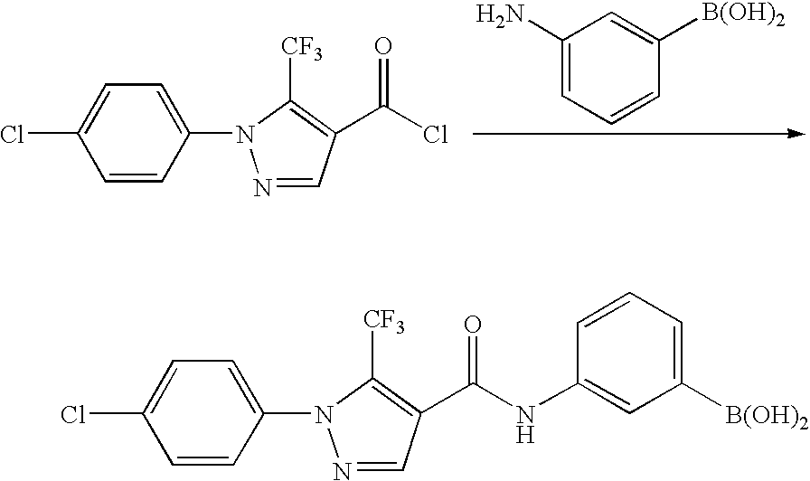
C1=CC([B(OH)2])=CC(N)=C1.N1=CC(C(Cl)=O)=C([CF3])N1C1=CC=C(Cl)C=C1.C1(N2N=CC(C(NC3=CC([B(OH)2])=CC=C3)=O)=C2[CF3])=CC=C(Cl)C=C1
